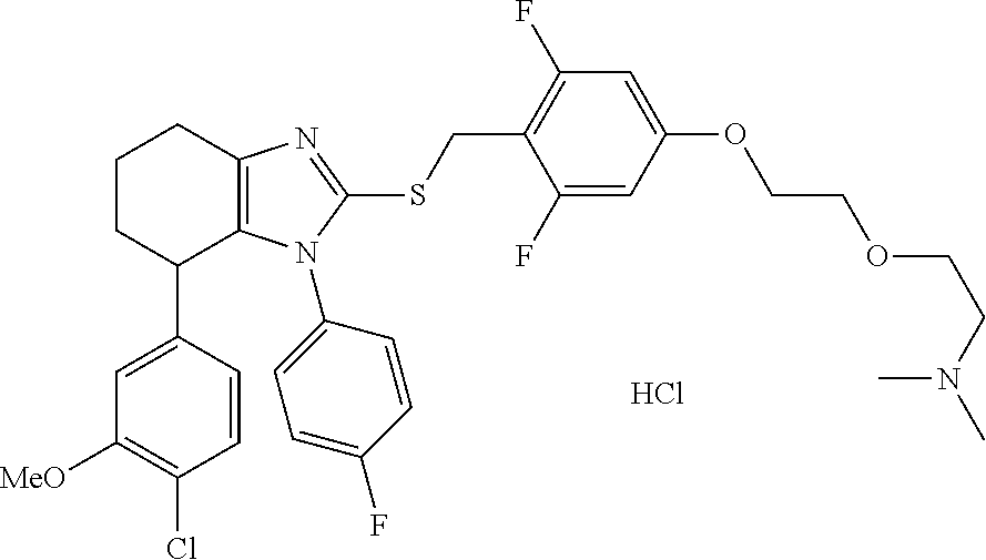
C1=CC(C2C3=C(CCC2)N=C(SCC2=C(F)C=C(OCCOCCN(C)C)C=C2F)N3C2=CC=C(F)C=C2)=CC([MeO])=C1Cl.Cl
